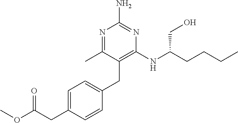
C1(NC(CCCC)CO)=C(CC2=CC=C(CC(OC)=O)C=C2)C(C)=NC(N)=N1
